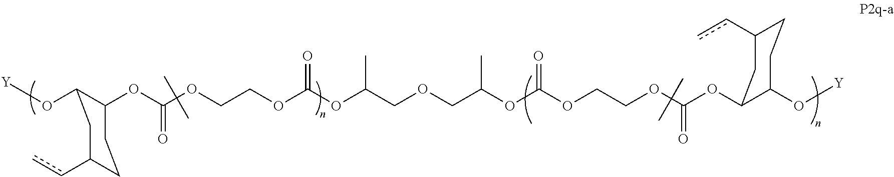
[Y]OC1C(OC(OCCOC(OC(COCC(OC(OCCOC(OC2C(O[Y])CCC(cc)C2)=O)=O)C)C)=O)=O)CCC(cc)C1
